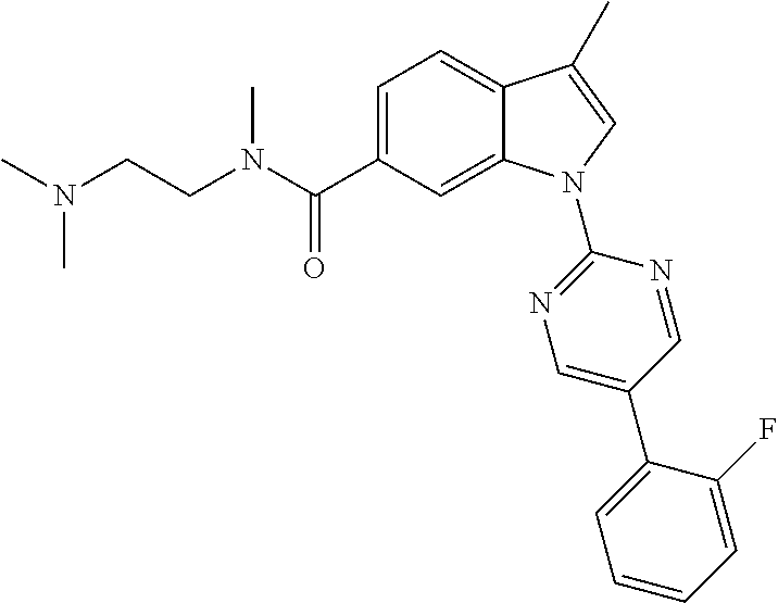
C(CN(C)C(C1=CC=C2C(=C1)N(C1=NC=C(C3=CC=CC=C3F)C=N1)C=C2C)=O)N(C)C
